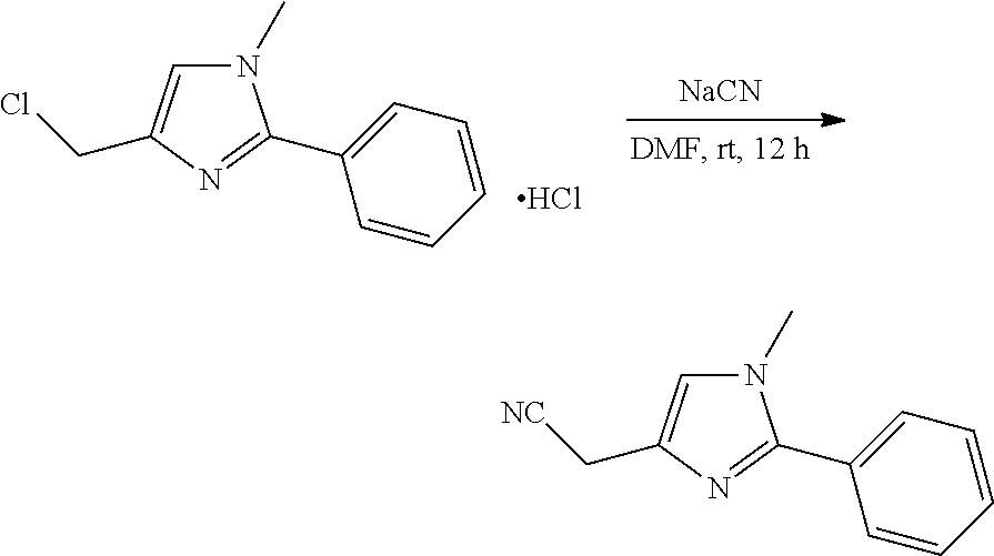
N1(C)C=C(C[NC])N=C1C1=CC=CC=C1.N1(C)C=C(CCl)N=C1C1=CC=CC=C1.[NaCN].Cl
